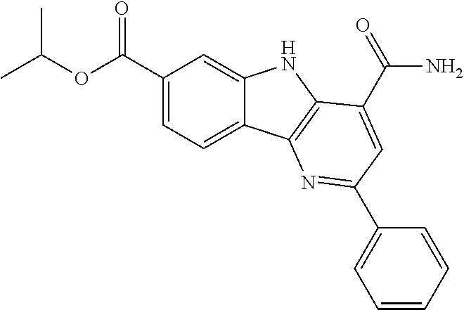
C1(C(OC(C)C)=O)=CC=C2C(=C1)NC1=C2N=C(C2=CC=CC=C2)C=C1C(N)=O
